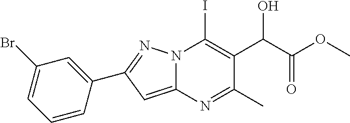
N12C(=CC(C3=CC(Br)=CC=C3)=N1)N=C(C)C(C(C(OC)=O)O)=C2I
